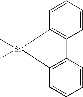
C1=CC=CC2=C1C1=C(C=CC=C1)[Si]2(C)C
